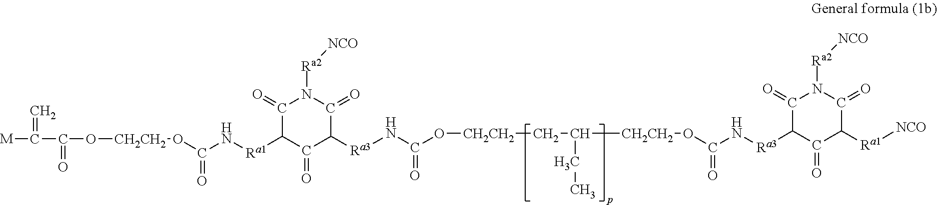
[M]C(C(O[CH2CH2]OC(=O)N[Ra1]C1C(=O)N([Ra2][NCO])C(=O)C([Ra3]NC(O[CH2CH2]CC(CC)[CH2CH2]OC(N[Ra3]C2C(=O)N([Ra2][NCO])C(=O)C([Ra1][NCO])C2=O)=O)=O)C1=O)=O)=C
